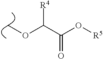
C(C(O[R5])=O)([R4])OC
